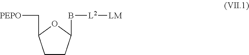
C1CC(B[L2][LM])OC1C[PEPO]
